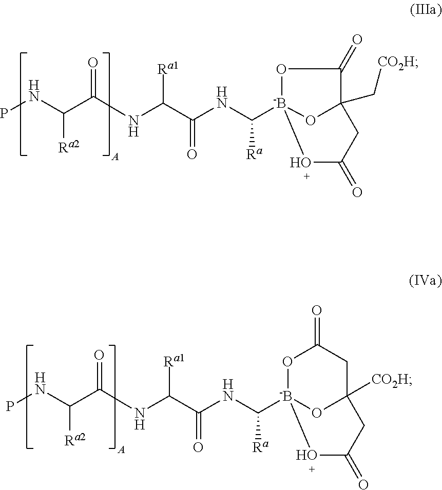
[Ra2]C(NP)C(NC(C(NC([Ra])[-B]12OC(C[CO2H])(C(=O)O1)CC(=O)O2)=O)[Ra1])=O.[Ra2]C(NP)C(NC(C(NC([Ra])[-B]12OC([CO2H])(CC(=O)O1)CC(=O)O2)=O)[Ra1])=O
